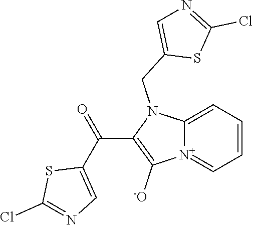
[N+]12=CC=CC=C1N(CC1=CN=C(Cl)S1)C(C(C1=CN=C(Cl)S1)=O)=C2[-O]
